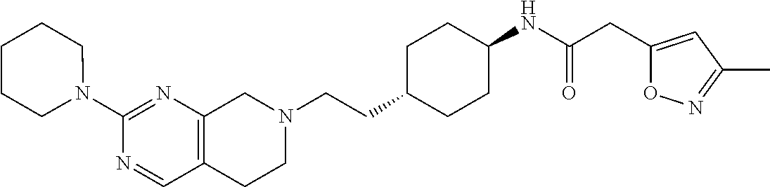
C12=C(CN(CCC3CCC(NC(CC4=CC(C)=NO4)=O)CC3)CC1)N=C(N1CCCCC1)N=C2
